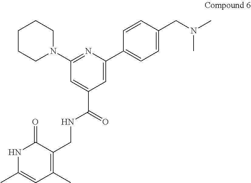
C1=C(C(=O)NCC2=C(C)C=C(C)NC2=O)C=C(C2=CC=C(CN(C)C)C=C2)N=C1N1CCCCC1
